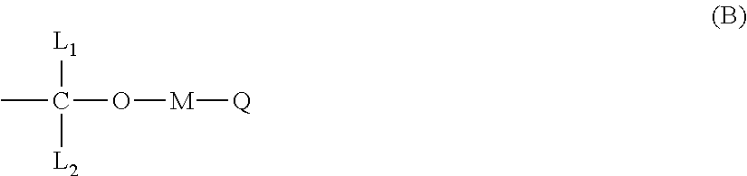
[M]([Q])OC(C)([L1])[L2]
